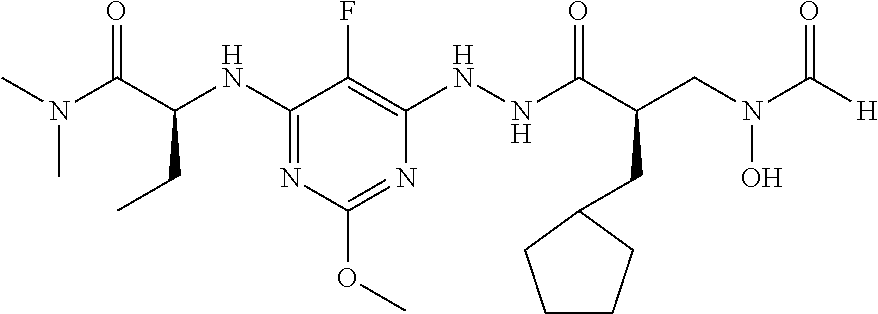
C1(NC(CC)C(=O)N(C)C)=NC(OC)=NC(NNC(C(CN(C([H])=O)O)CC2CCCC2)=O)=C1F
